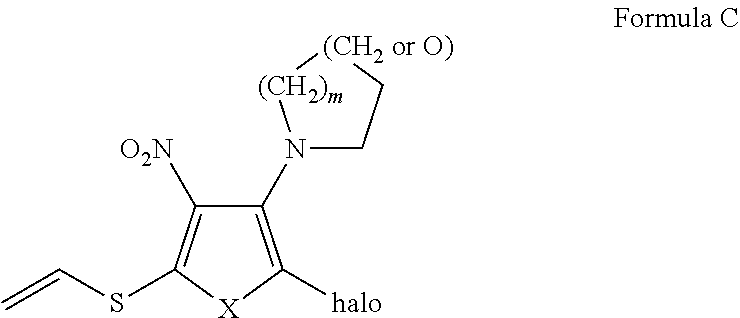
N1(C2=C([halo])[X]C(SC=C)=C2[O2N])CC[(CH2 or O)][(CH2)m]1
